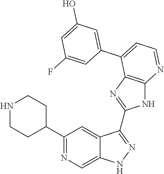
C1(C2=NC=C3C(=C2)C(C2=NC4=C(N2)N=CC=C4C2=CC(O)=CC(F)=C2)=NN3)CCNCC1
